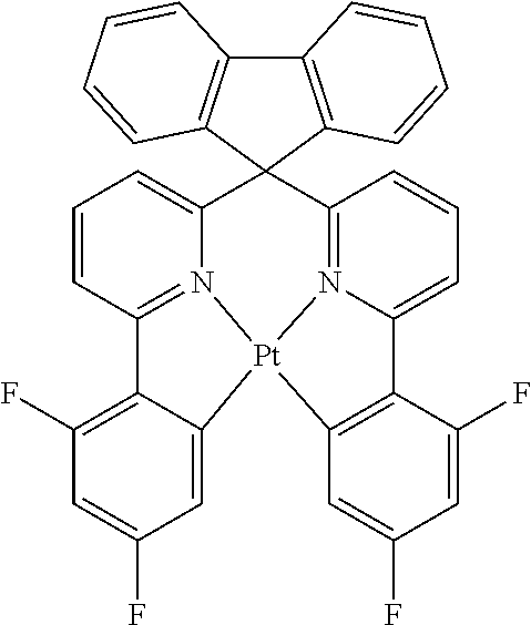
C12=C(F)C=C(F)C=C1[Pt]13N4=C2C=CC=C4C2(C4=N1C(=CC=C4)C1=C3C=C(F)C=C1F)C1=C(C3=C2C=CC=C3)C=CC=C1
